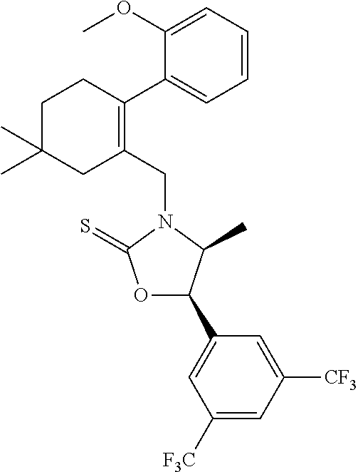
C1(CN2C(=S)OC(C3=CC([F3C])=CC([CF3])=C3)C2C)=C(C2=CC=CC=C2OC)CCC(C)(C)C1
